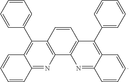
C1=C(C2=C3C(=NC4=C2C=CC2=C4N=C4C(=C2C2=CC=CC=C2)C=CC=C4)C=CC=C3)C=CC=C1
